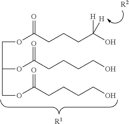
C(C(OC(CCCCO)=O)COC(CCCCO)=O)OC(CCCC(O)([H])[H])=O.[R2].[R1]
